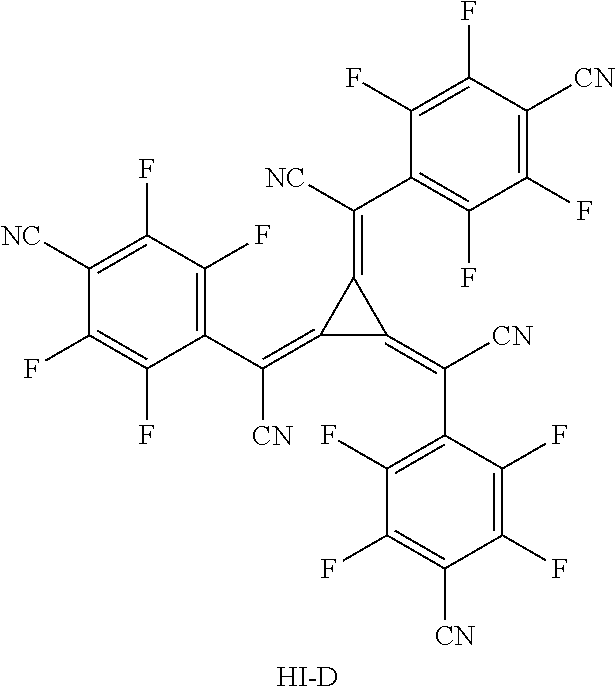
C1(=C(C2=C(F)C(F)=C([NC])C(F)=C2F)[CN])C(=C([CN])C2=C(F)C(F)=C([CN])C(F)=C2F)C1=C([NC])C1=C(F)C(F)=C([CN])C(F)=C1F.[HI-D]
